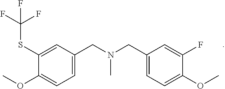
C1(OC)=CC=C(CN(CC2=CC=C(OC)C(F)=C2)C)C=C1SC(F)(F)F
